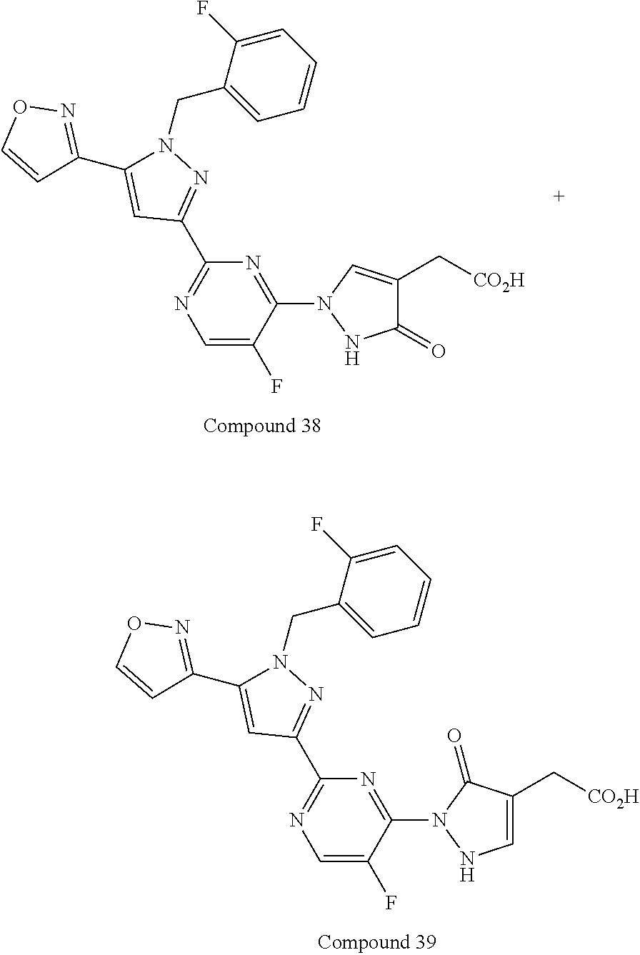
C1=C(F)C(N2NC=C(C[CO2H])C2=O)=NC(C2=NN(CC3=CC=CC=C3F)C(C3=NOC=C3)=C2)=N1.C1=C(F)C(N2NC(=O)C(C[CO2H])=C2)=NC(C2=NN(CC3=CC=CC=C3F)C(C3=NOC=C3)=C2)=N1
